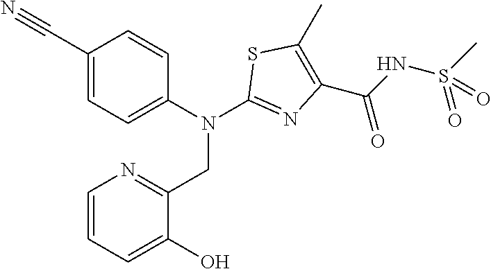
C1(C#N)=CC=C(N(C2=NC(C(=O)NS(C)(=O)=O)=C(C)S2)CC2=NC=CC=C2O)C=C1
